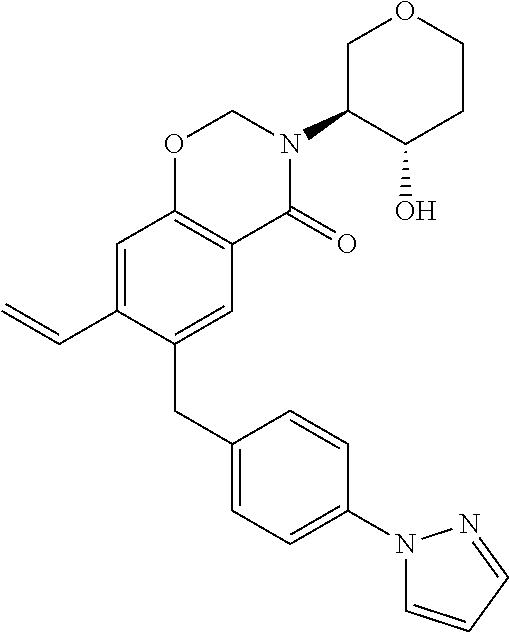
C1(CC2=CC3=C(C=C2C=C)OCN(C2C(O)CCOC2)C3=O)=CC=C(N2C=CC=N2)C=C1
